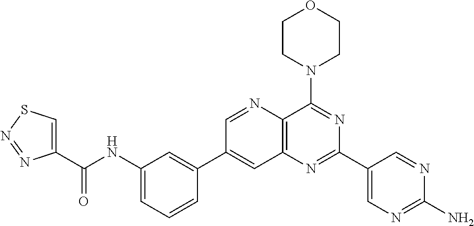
C1(NC(C2=CSN=N2)=O)=CC=CC(C2=CC3=C(C(N4CCOCC4)=NC(C4=CN=C(N)N=C4)=N3)N=C2)=C1
